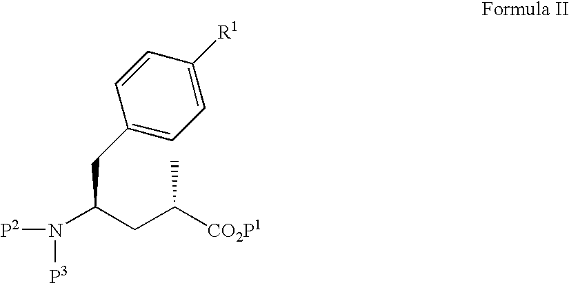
N(C(CC([CO2P1])C)CC1=CC=C([R1])C=C1)([P3])[P2]
